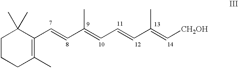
C1(C=CC(=CC=CC(=C[CH2OH])C)C)=C(C)CCCC1(C)C
